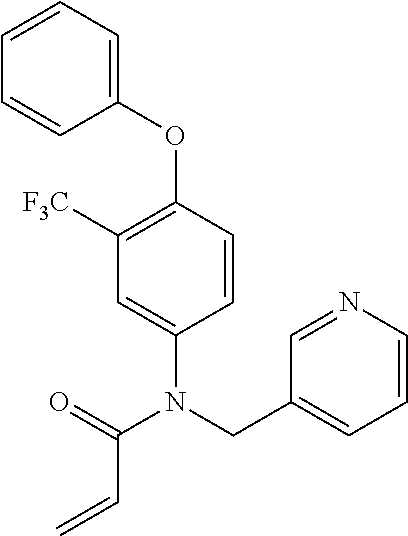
C1(OC2=C([F3C])C=C(N(CC3=CC=CN=C3)C(=O)C=C)C=C2)=CC=CC=C1
